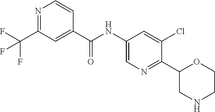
O=C(NC1=CN=C(C2CNCCO2)C(Cl)=C1)C1=CC(C(F)(F)F)=NC=C1
